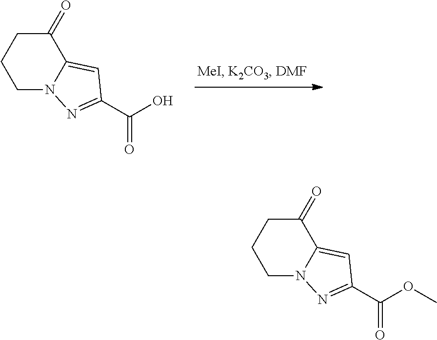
C1N2C(=CC(C(O)=O)=N2)C(=O)CC1.C1N2C(=CC(C(OC)=O)=N2)C(=O)CC1
